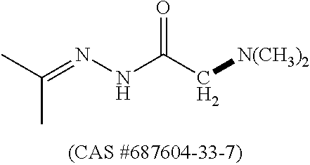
C(C)(C)=NNC(C[N(CH3)2])=O
